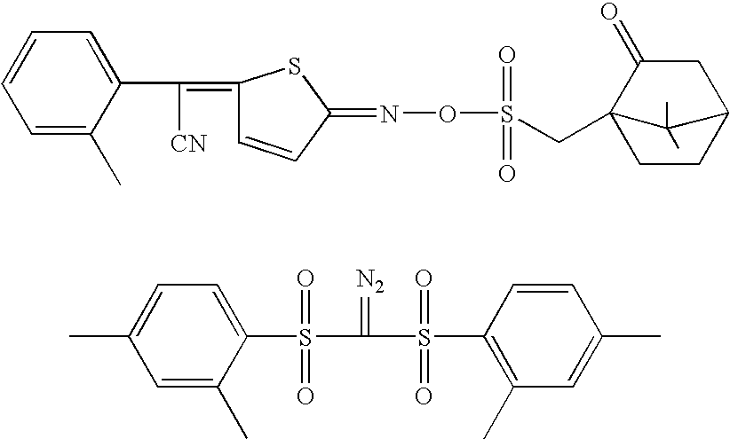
C1=C(C)C(C([CN])=C2C=CC(=NOS(=O)(=O)CC34CCC(CC3=O)C4(C)C)S2)=CC=C1.C1=C(C)C(S(=O)(=O)C(=[N2])S(C2=C(C)C=C(C)C=C2)(=O)=O)=CC=C1C
